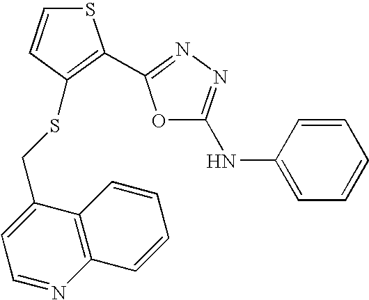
C12=C(C(CSC3=C(C4=NN=C(NC5=CC=CC=C5)O4)SC=C3)=CC=N1)C=CC=C2
